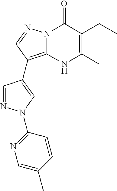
N12C(=C(C3=CN(C4=NC=C(C)C=C4)N=C3)C=N1)NC(C)=C(CC)C2=O
